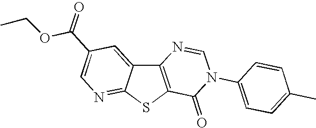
C12=C(SC3=NC=C(C(=O)OCC)C=C13)C(=O)N(C1=CC=C(C)C=C1)C=N2
